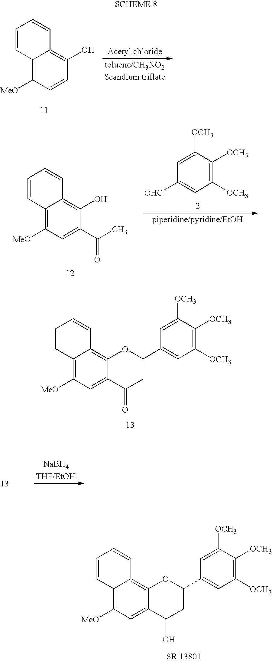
C1([MeO])=C2C(=C3C(=C1)C(=O)CC(C1=CC([OCH3])=C([OCH3])C([OCH3])=C1)O3)C=CC=C2.C1([MeO])=C2C(=C(O)C=C1)C=CC=C2.C1([MeO])=C2C(=C(O)C(C(C)=O)=C1)C=CC=C2.[OHC]C1=CC([OCH3])=C([OCH3])C([OCH3])=C1.C1([MeO])=C2C(=C3C(=C1)C(O)CC(C1=CC([OCH3])=C([OCH3])C([OCH3])=C1)O3)C=CC=C2.[NaBH4]
